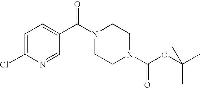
C1=C(Cl)N=CC(C(N2CCN(C(OC(C)(C)C)=O)CC2)=O)=C1
